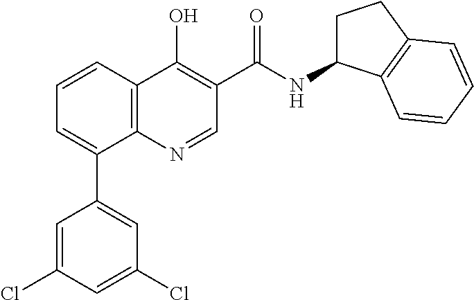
C1=CC2=C(C(C3=CC(Cl)=CC(Cl)=C3)=C1)N=CC(C(NC1CCC3=C1C=CC=C3)=O)=C2O
